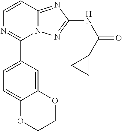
C1=CN=C(C2=CC=C3C(=C2)OCCO3)N2C1=NC(NC(C1CC1)=O)=N2
